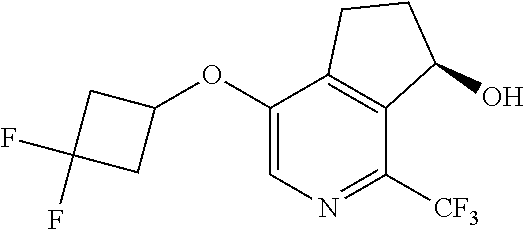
C1(OC2CC(F)(F)C2)=CN=C([CF3])C2=C1CCC2O
